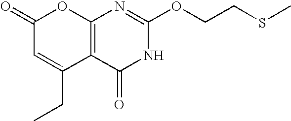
C12=C(C(=O)NC(OCCSC)=N1)C(CC)=CC(=O)O2
